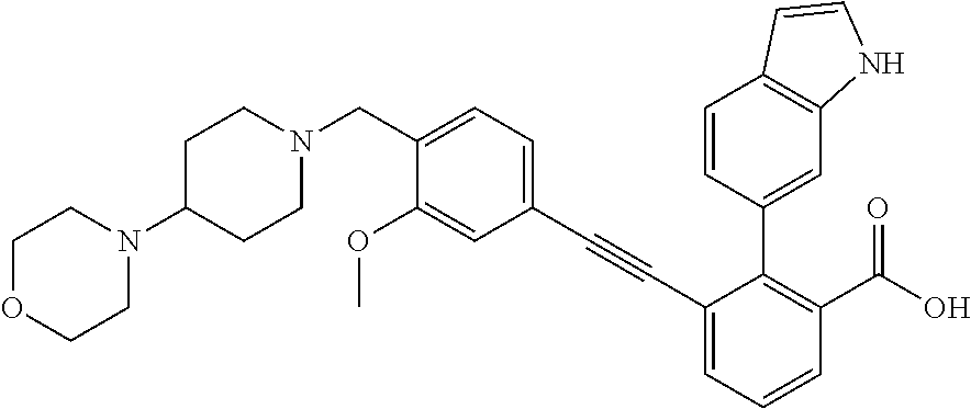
C1COCCN1C1CCN(CC2=CC=C(C#CC3=CC=CC(C(=O)O)=C3C3=CC4=C(C=CN4)C=C3)C=C2OC)CC1
